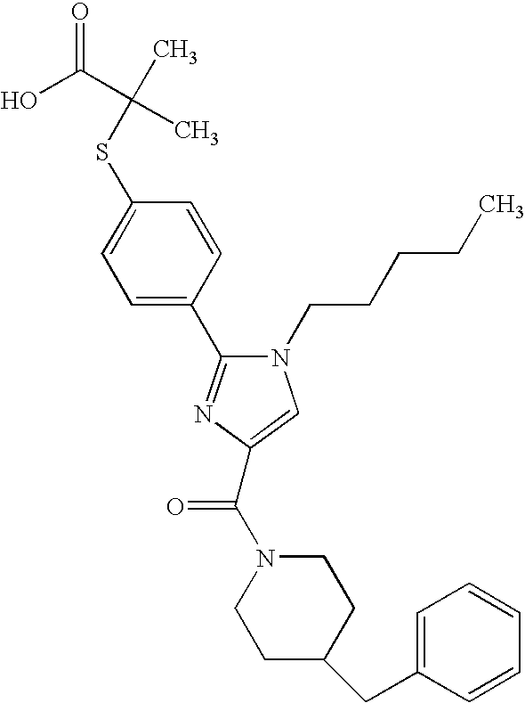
S(C1=CC=C(C2=NC(C(N3CCC(CC4=CC=CC=C4)CC3)=O)=CN2CCCCC)C=C1)C(C)(C(O)=O)C
